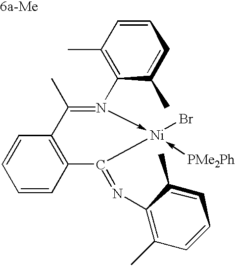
C1=CC2=C(C=C1)C(C)=N(C1=C(C)C=CC=C1C)->[Ni](Br)(-[PMe2Ph])C2=NC1=C(C)C=CC=C1C
